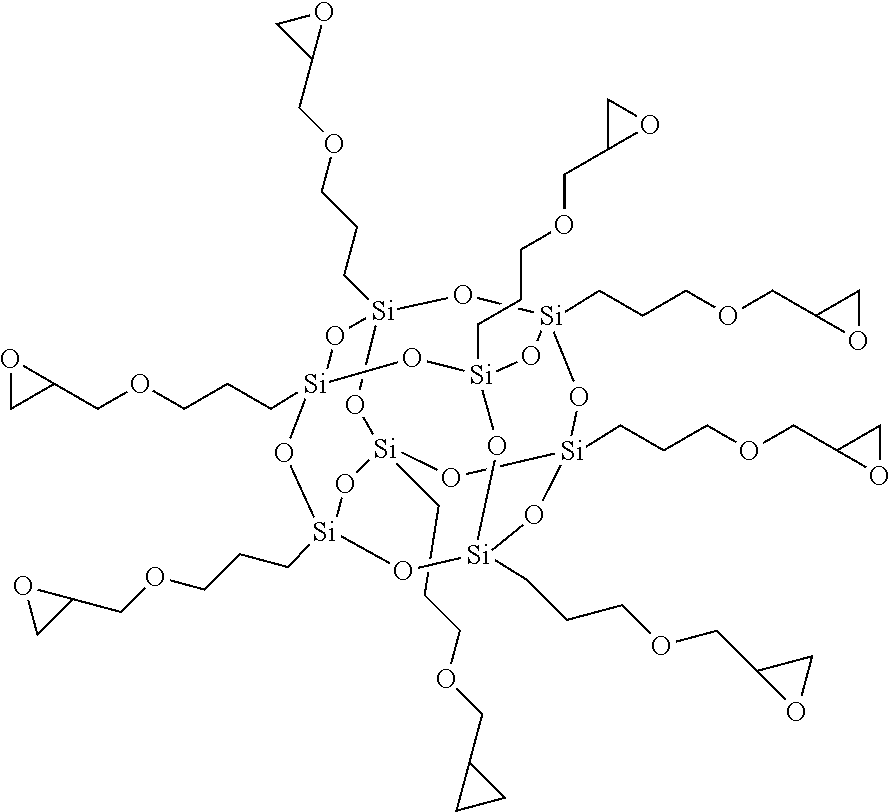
C(CCOCC1CC1)[Si]12O[Si]3(CCCOCC4OC4)O[Si]4(CCCOCC5OC5)O[Si]5(CCCOCC6OC6)O[Si](CCCOCC6OC6)(O3)O[Si](CCCOCC3OC3)(O1)O[Si](CCCOCC1OC1)(O5)O[Si](CCCOCC1OC1)(O4)O2
